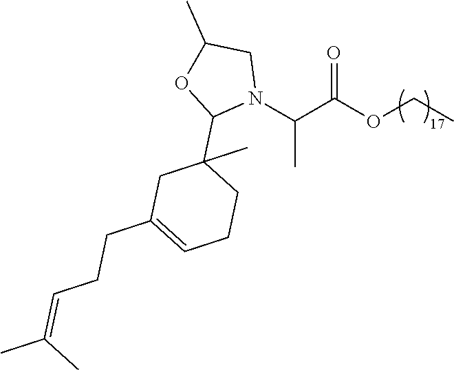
N1(C(C(OCC)=O)C)CC(C)OC1C1(C)CCC=C(CCC=C(C)C)C1
